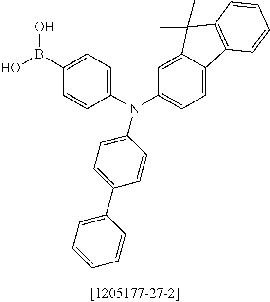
OB(C1=CC=C(N(C2=CC=C3C(=C2)C(C)(C)C2=C3C=CC=C2)C2=CC=C(C3=CC=CC=C3)C=C2)C=C1)O
